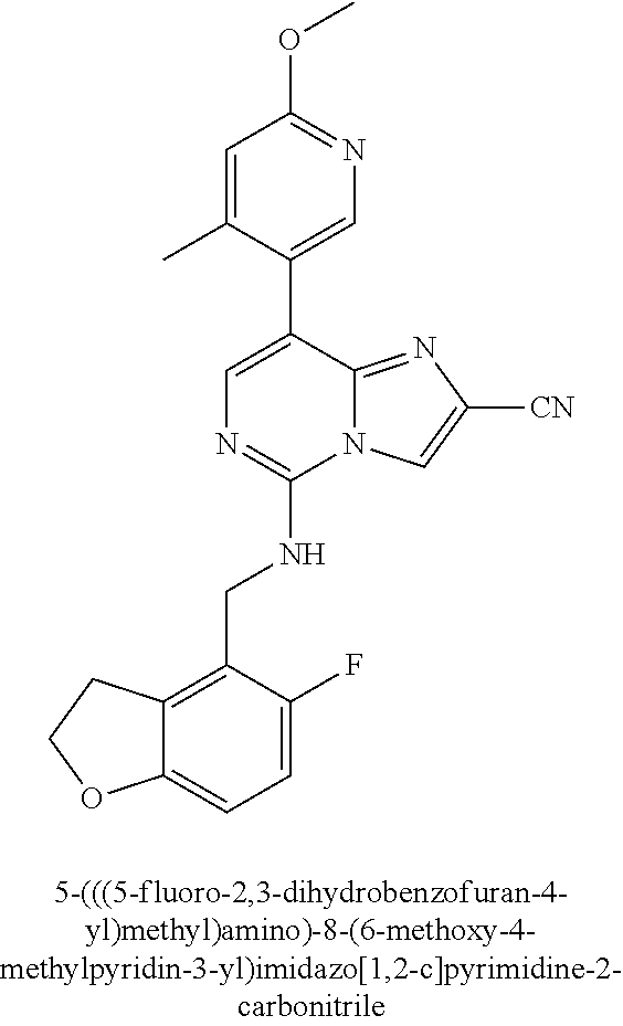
C12=CC=C(F)C(CNC3=NC=C(C4=CN=C(OC)C=C4C)C4=NC([CN])=CN34)=C1CCO2
